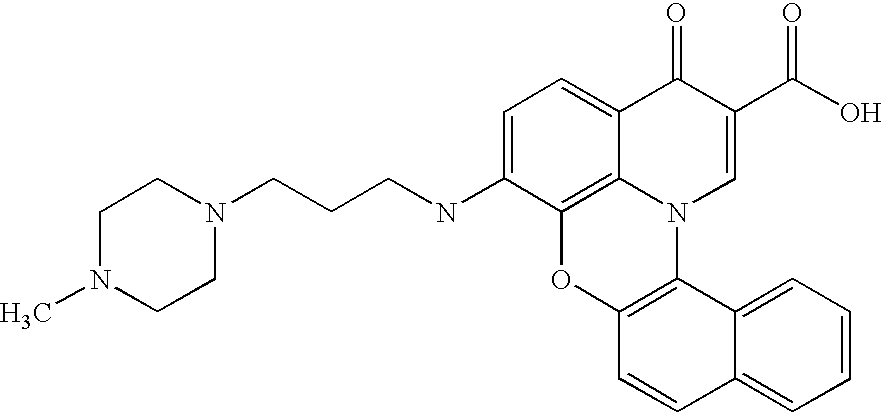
C12=C3C(=CC=C1NCCCN1CCN(C)CC1)C(=O)C(C(O)=O)=CN3C1=C(O2)C=CC2=CC=CC=C12
